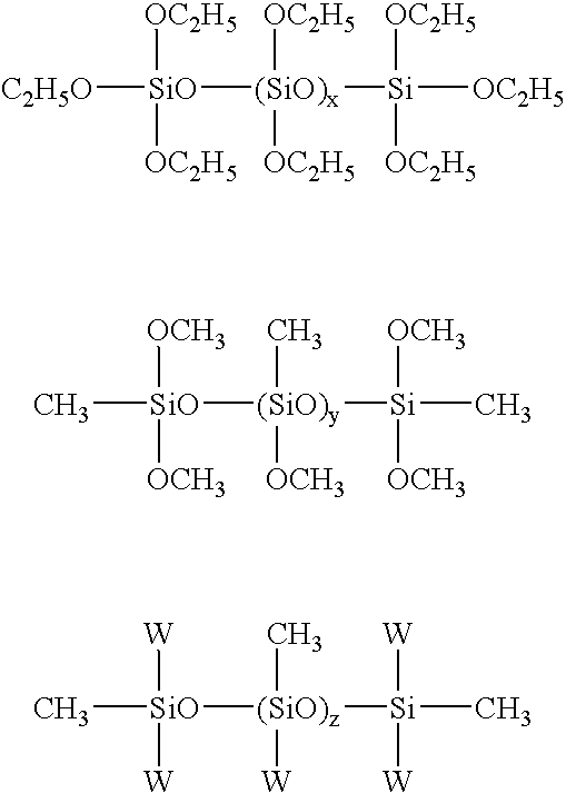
[C2H5O][SiO]([(SiO)x]([Si]([OC2H5])([OC2H5])[OC2H5])([OC2H5])[OC2H5])([OC2H5])[OC2H5].C[SiO]([(SiO)y]([Si](C)([OCH3])[OCH3])(C)[OCH3])([OCH3])[OCH3].C[SiO]([(SiO)z]([Si](C)([W])[W])(C)[W])([W])[W]
